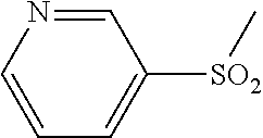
[SO2](C1=CC=CN=C1)C
